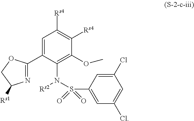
C1=C(C2=NC([Rs1])CO2)C(N(S(=O)(=O)C2=CC(Cl)=CC(Cl)=C2)[Rs2])=C(OC)C([Rs4])=C1[Rs4]
